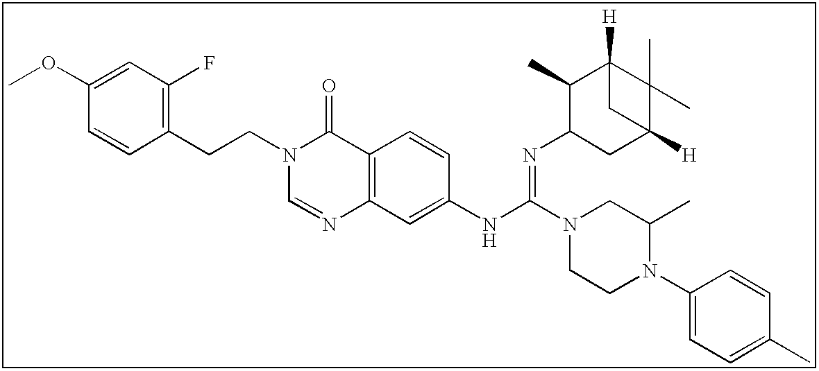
C1(OC)=CC(F)=C(CCN2C=NC3=C(C2=O)C=CC(NC(N2CCN(C4=CC=C(C)C=C4)C(C)C2)=NC2CC4([H])C(C)(C)C([H])(C2C)C4)=C3)C=C1
